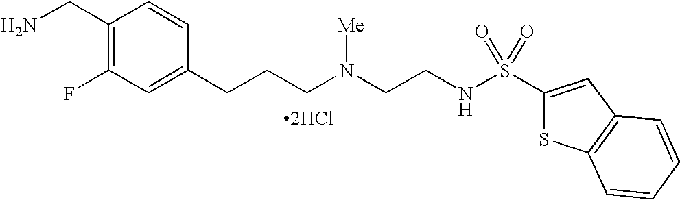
[2HCl].C1(CN)=C(F)C=C(CCCN(CCNS(C2=CC3=C(S2)C=CC=C3)(=O)=O)[Me])C=C1
